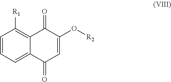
C1=CC([R1])=C2C(=C1)C(=O)C=C(O[R2])C2=O
